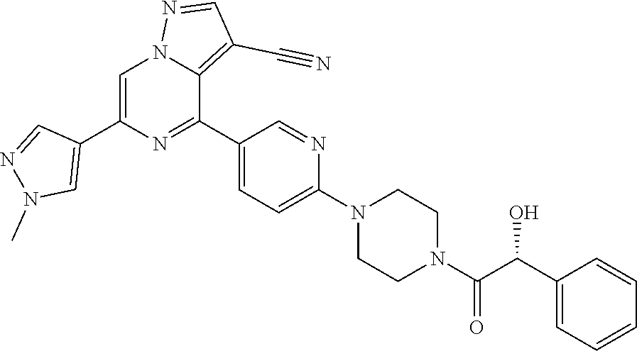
C1=C(C2=CN(C)N=C2)N=C(C2=CC=C(N3CCN(C(C(C4=CC=CC=C4)O)=O)CC3)N=C2)C2=C(C#N)C=NN12
